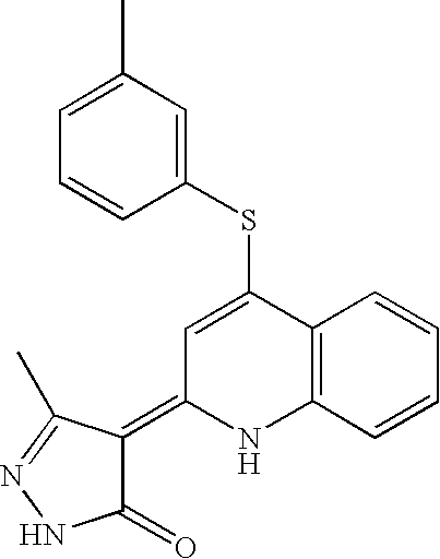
C12=C(C=CC=C1)NC(=C1C(=O)NN=C1C)C=C2SC1=CC(C)=CC=C1
